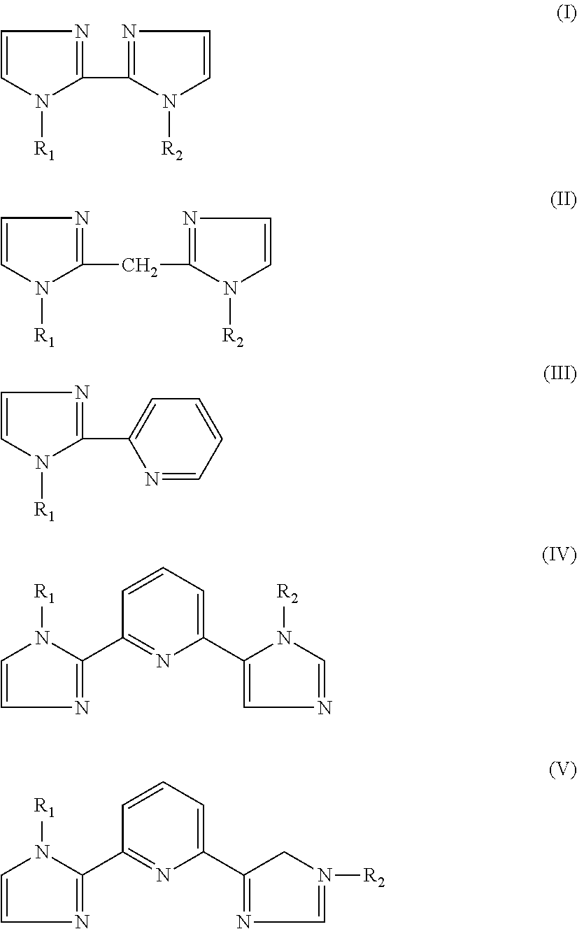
C1=CN([R1])C(C2=NC=CN2[R2])=N1.C1=CN([R1])C(CC2=NC=CN2[R2])=N1.C1=CN([R1])C(C2=CC=CC=N2)=N1.C1=CN([R1])C(C2=NC(C3=CN=CN3[R2])=CC=C2)=N1.C1=CN([R1])C(C2=NC(C3=NC=N([R2])C3)=CC=C2)=N1
